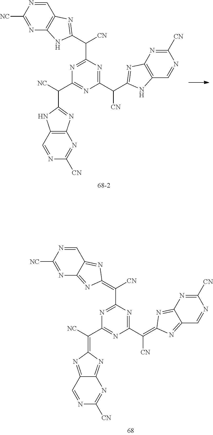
C1(C([CN])=C2N=C3C(=N2)N=C([CN])N=C3)=NC(C(=C2N=C3C(=N2)N=C([NC])N=C3)[CN])=NC(C([NC])=C2N=C3C(=N2)N=C([CN])N=C3)=N1.C1(C([CN])C2=NC3=C(N2)C=NC([CN])=N3)=NC(C(C2=NC3=C(N2)N=C([NC])N=C3)[CN])=NC(C([NC])C2=NC3=C(N2)C=NC([CN])=N3)=N1
